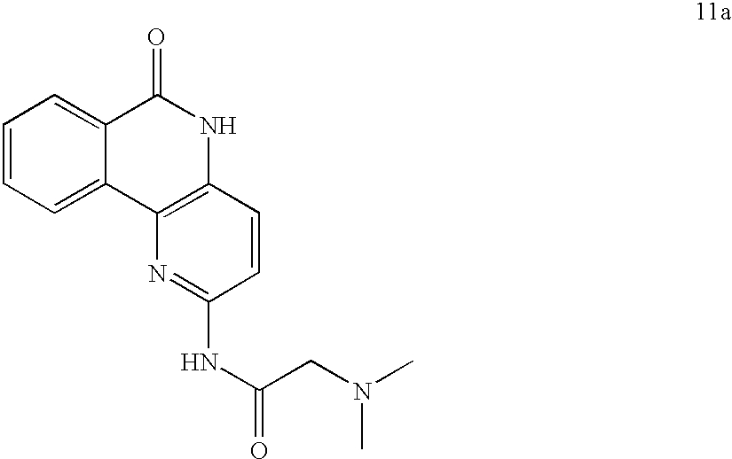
C1=CC=C2C(=C1)C(=O)NC1=C2N=C(NC(CN(C)C)=O)C=C1
